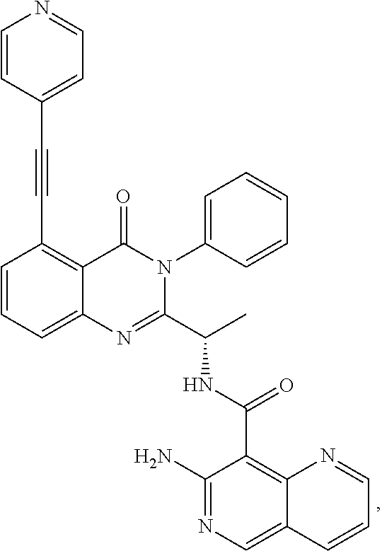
C1=CC=C2C(=C1C#CC1=CC=NC=C1)C(=O)N(C1=CC=CC=C1)C(C(C)NC(=O)C1=C3C(=CN=C1N)C=CC=N3)=N2
